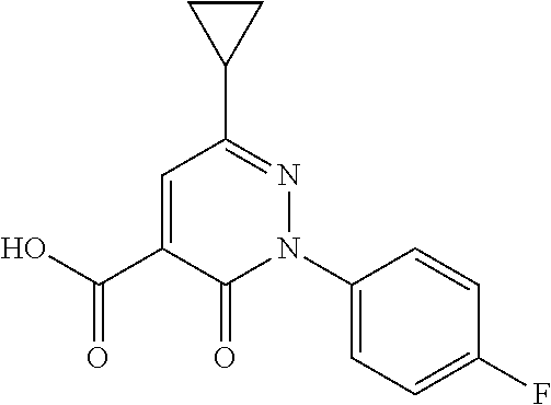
C1(N2C(=O)C(C(O)=O)=CC(C3CC3)=N2)=CC=C(F)C=C1
